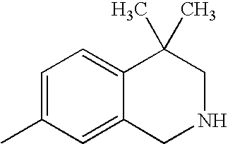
C1=C(C)C=C2C(=C1)C(C)(C)CNC2
